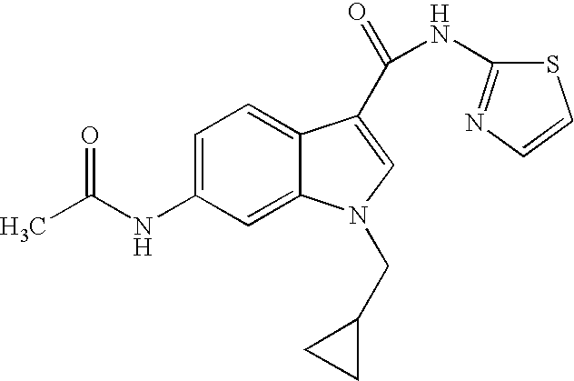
C1=C(NC(C)=O)C=C2C(=C1)C(C(=O)NC1=NC=CS1)=CN2CC1CC1
